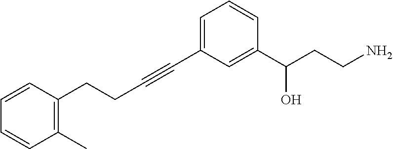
C1=C(C#CCCC2=C(C)C=CC=C2)C=C(C(CCN)O)C=C1
